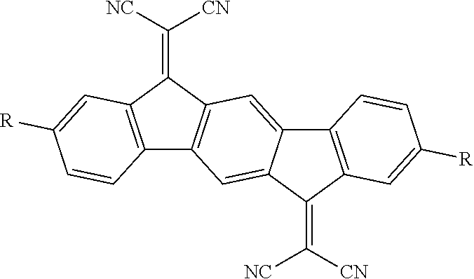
C(=C1C2=C(C3=C1C=C1C(=C3)C(=C([NC])[CN])C3=C1C=CC([R])=C3)C=CC([R])=C2)([NC])[CN]
